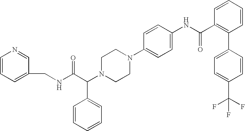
C1(CNC(C(N2CCN(C3=CC=C(NC(C4=C(C5=CC=C(C(F)(F)F)C=C5)C=CC=C4)=O)C=C3)CC2)C2=CC=CC=C2)=O)=CC=CN=C1
